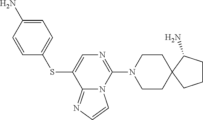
C1=C(N)C=CC(SC2=CN=C(N3CCC4(CC3)CCCC4N)N3C2=NC=C3)=C1
